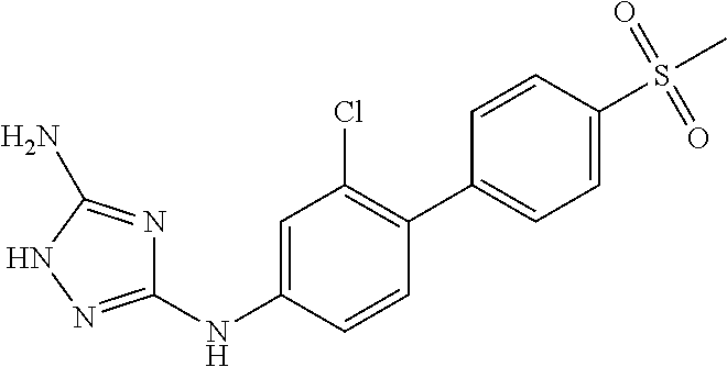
C1(NC2=CC(Cl)=C(C3=CC=C(S(C)(=O)=O)C=C3)C=C2)=NNC(N)=N1
